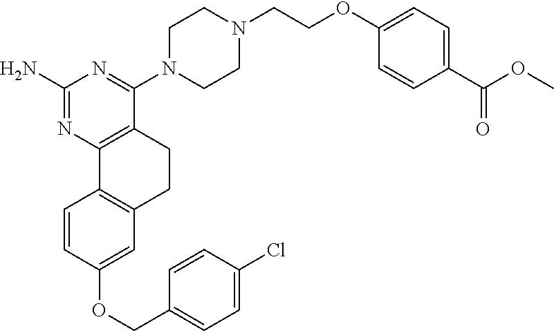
C1(N)=NC2=C(C(N3CCN(CCOC4=CC=C(C(OC)=O)C=C4)CC3)=N1)CCC1=C2C=CC(OCC2=CC=C(Cl)C=C2)=C1
